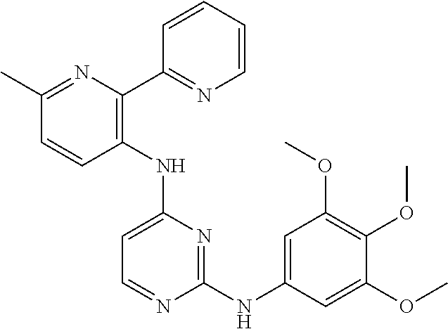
C1(C)=NC(C2=NC=CC=C2)=C(NC2=CC=NC(NC3=CC(OC)=C(OC)C(OC)=C3)=N2)C=C1
